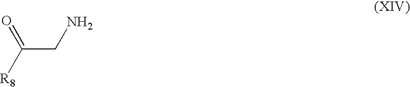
C(CN)(=O)[R8]
